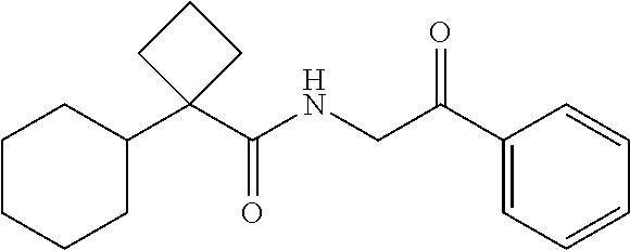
C1CCCC(C2(C(NCC(C3=CC=CC=C3)=O)=O)CCC2)C1
